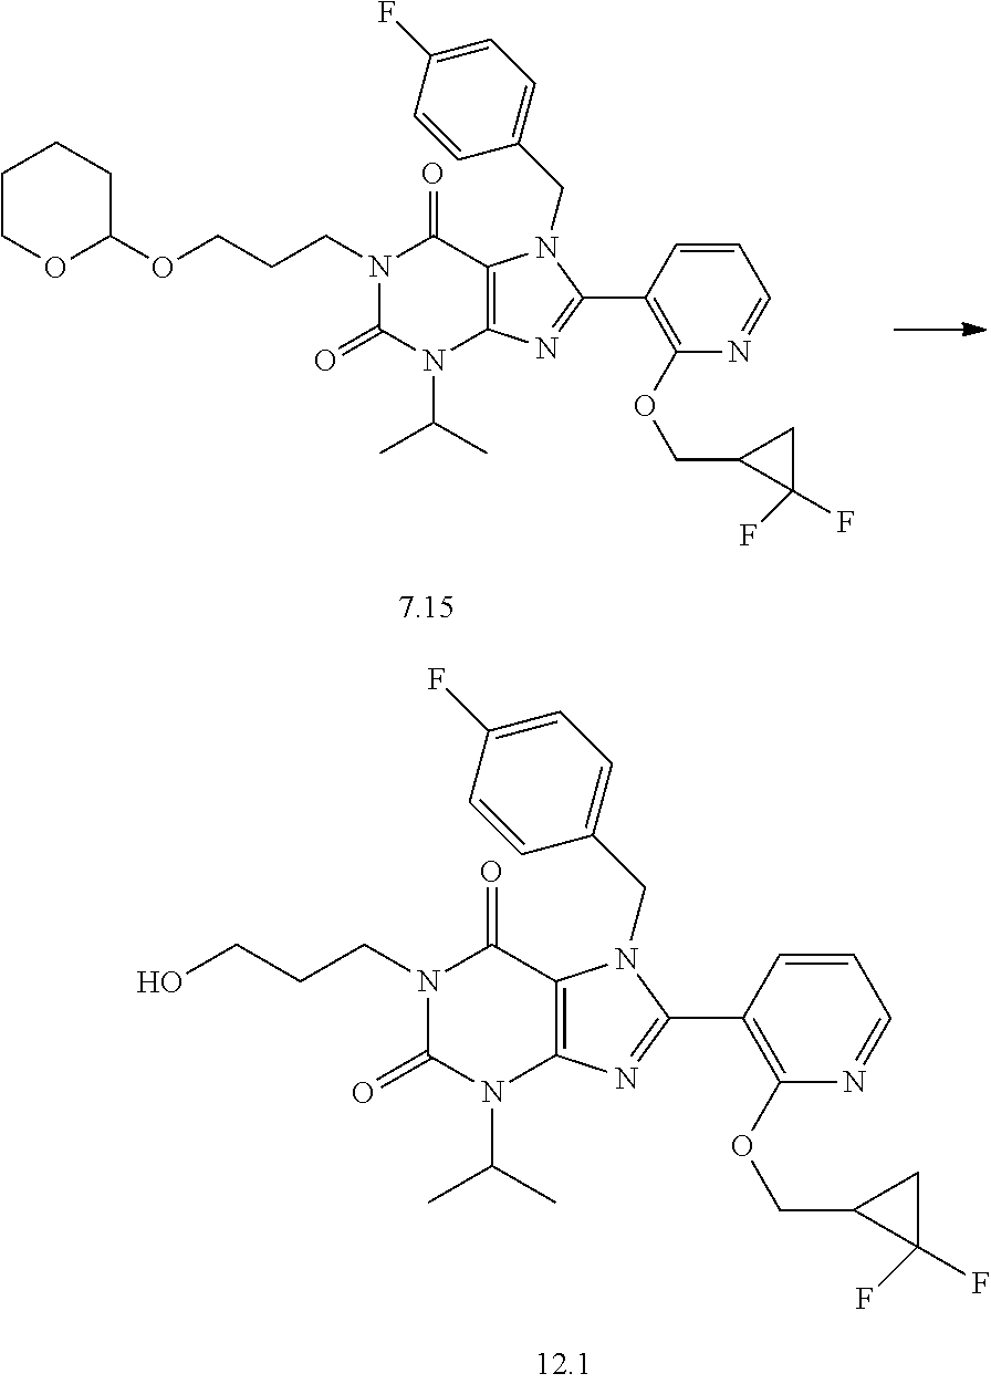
N1(CCCO)C(=O)N(C(C)C)C2=C(C1=O)N(CC1=CC=C(F)C=C1)C(C1=C(OCC3CC3(F)F)N=CC=C1)=N2.N1(CCCOC2CCCCO2)C(=O)N(C(C)C)C2=C(C1=O)N(CC1=CC=C(F)C=C1)C(C1=C(OCC3CC3(F)F)N=CC=C1)=N2
